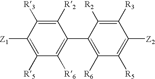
C1([R5])=C([Z1])C([R3])=C([R2])C(C2=C([R6])C([R5])=C([Z2])C([R3])=C2[R2])=C1[R6]
